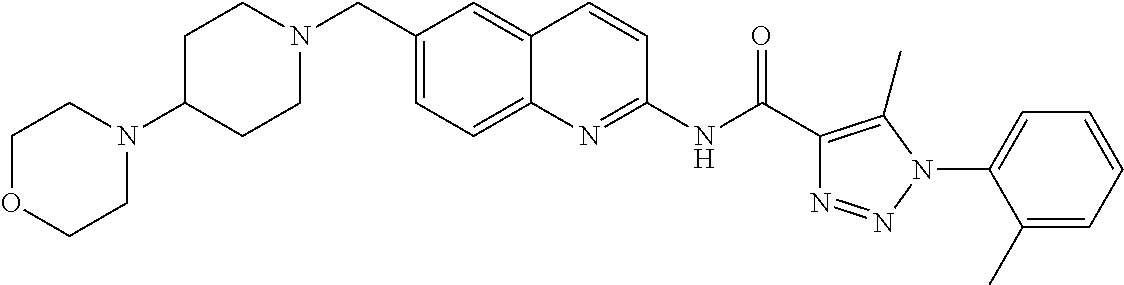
C1(NC(=O)C2=C(C)N(C3=CC=CC=C3C)N=N2)=NC2=CC=C(CN3CCC(N4CCOCC4)CC3)C=C2C=C1
